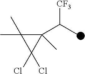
CC1(C)C(C(C)[CF3])(C)C1(Cl)Cl
